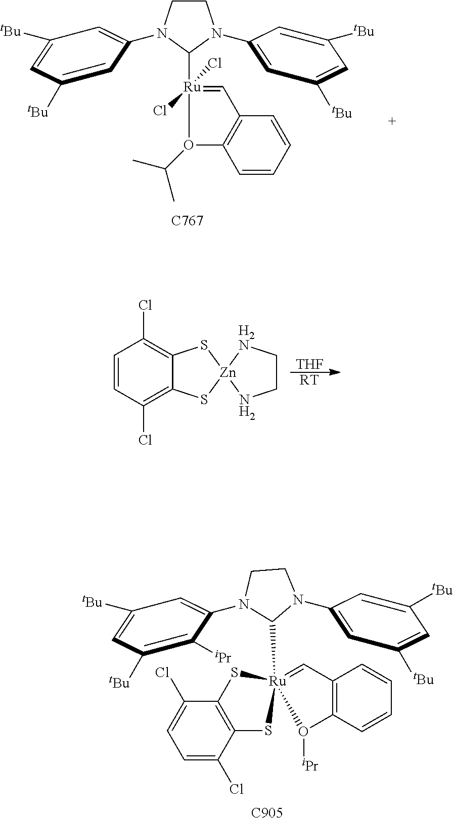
[THF].[RT].C1=CC(Cl)=C2C(=C1Cl)S[Zn]1(S2)NCC[H2N]1.C1=C(Cl)C2=C(C(Cl)=C1)S[Ru]1(C3N(C4=CC([tBu])=CC([tBu])=C4)CCN3C3=CC([tBu])=CC([tBu])=C3[iPr])(=CC3=C(C=CC=C3)O1[iPr])S2.[C905].C1=C(N2CCN(C3=CC([tBu])=CC([tBu])=C3)C2[Ru]2(Cl)(Cl)=CC3=C(C=CC=C3)O2C(C)C)C=C([tBu])C=C1[tBu].[C767]
